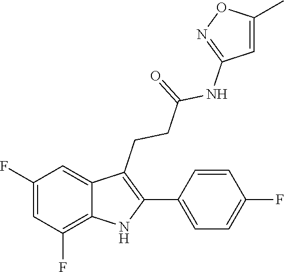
C1(C2=C(CCC(=O)NC3=NOC(C)=C3)C3=CC(F)=CC(F)=C3N2)=CC=C(F)C=C1
